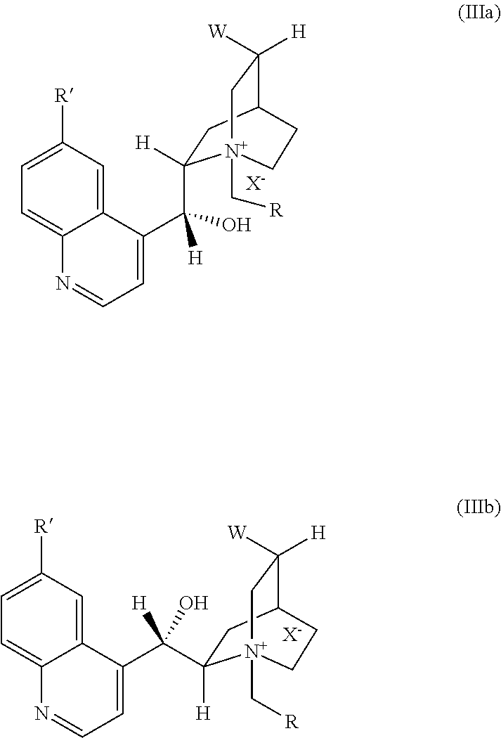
C1=C2C(=CC([R])=C1)C(C(O)([H])C1([H])CC3C([W])([H])C[N+]1(C[R])CC3)=CC=N2.[X-].C1=C2C(=CC([R])=C1)C(C(O)([H])C1([H])CC3C([W])([H])C[N+]1(C[R])CC3)=CC=N2.[X-]
